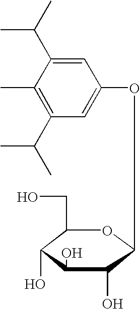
C1(CO)C(O)C(O)C(O)C(OC2=CC(C(C)C)=C(C)C(C(C)C)=C2)O1
